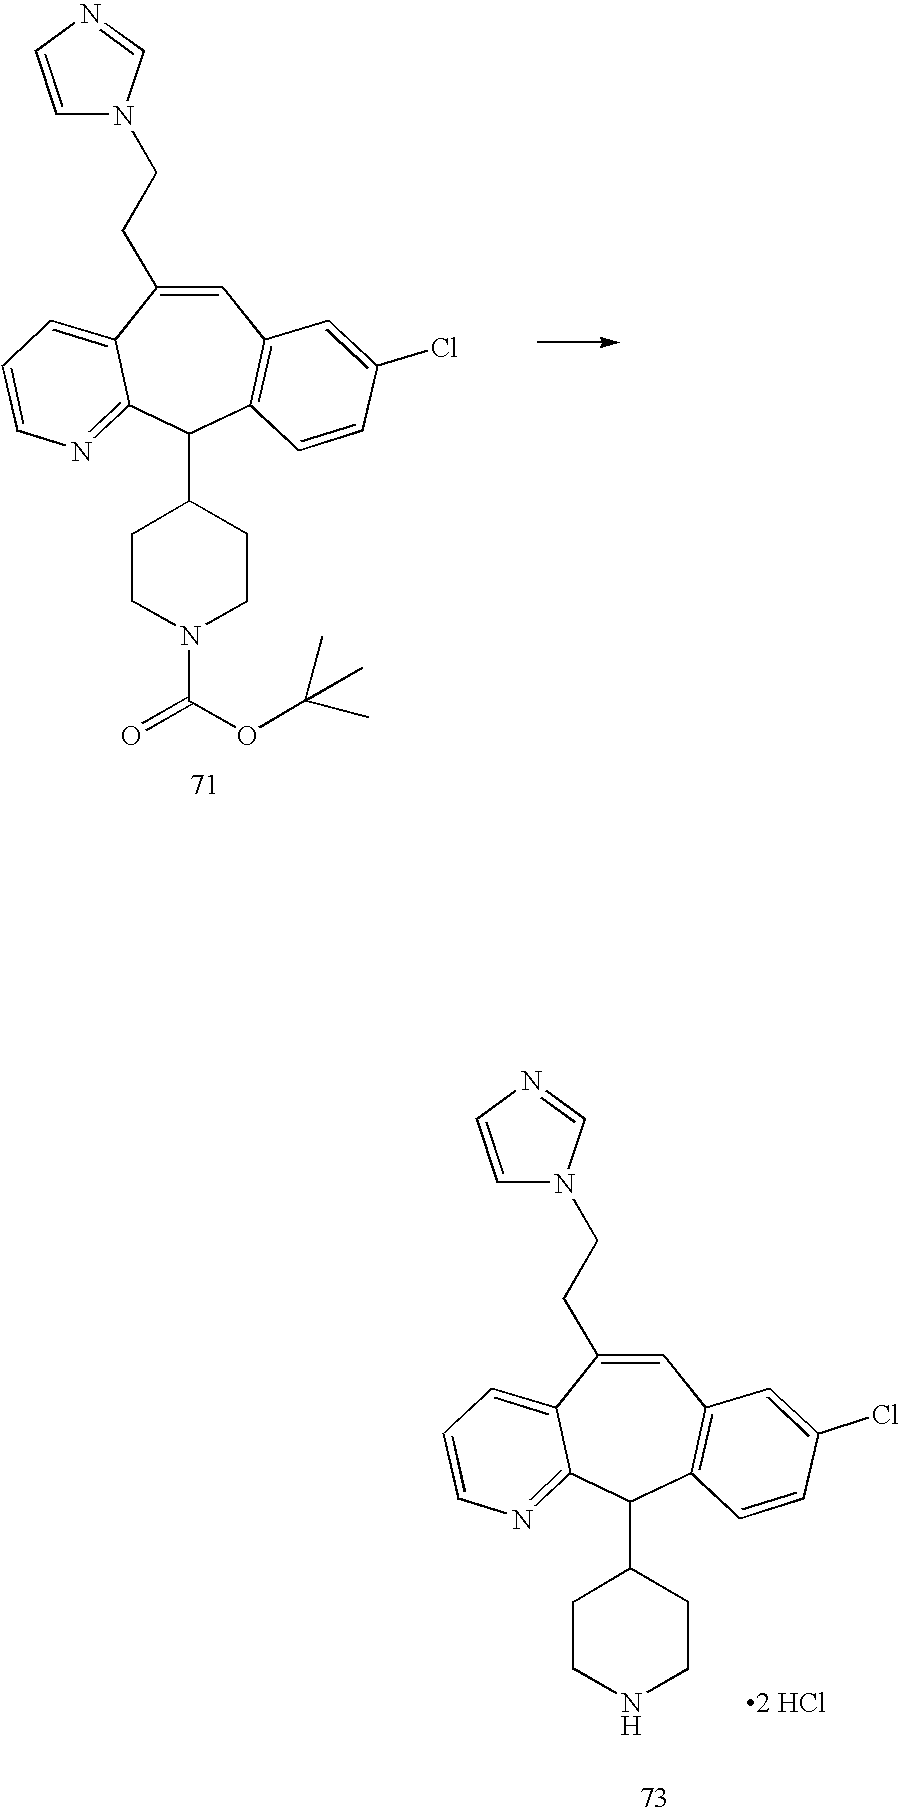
C1=C(CCN2C=CN=C2)C2=CC=CN=C2C(C2CCN(C(OC(C)(C)C)=O)CC2)C2=C1C=C(Cl)C=C2.[2 HCl].C1=C(CCN2C=CN=C2)C2=CC=CN=C2C(C2CCNCC2)C2=C1C=C(Cl)C=C2
